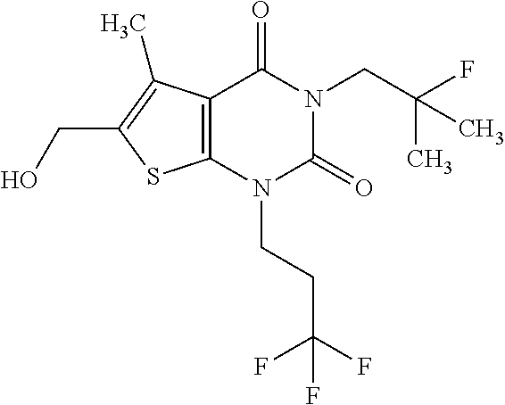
C12=C(N(CCC(F)(F)F)C(=O)N(CC(F)(C)C)C1=O)SC(CO)=C2C
